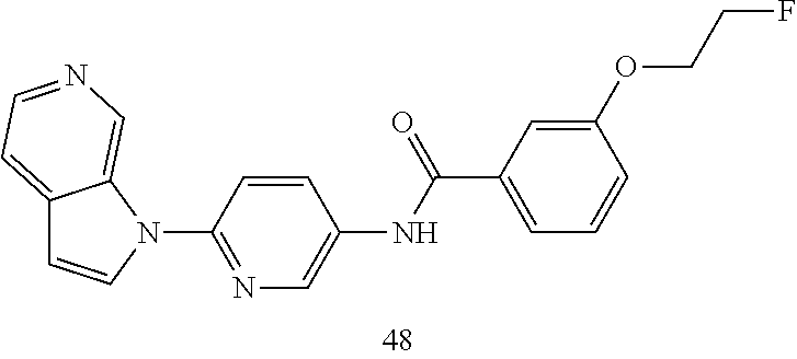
C12=CC=NC=C1N(C1=NC=C(NC(C3=CC=CC(OCCF)=C3)=O)C=C1)C=C2
